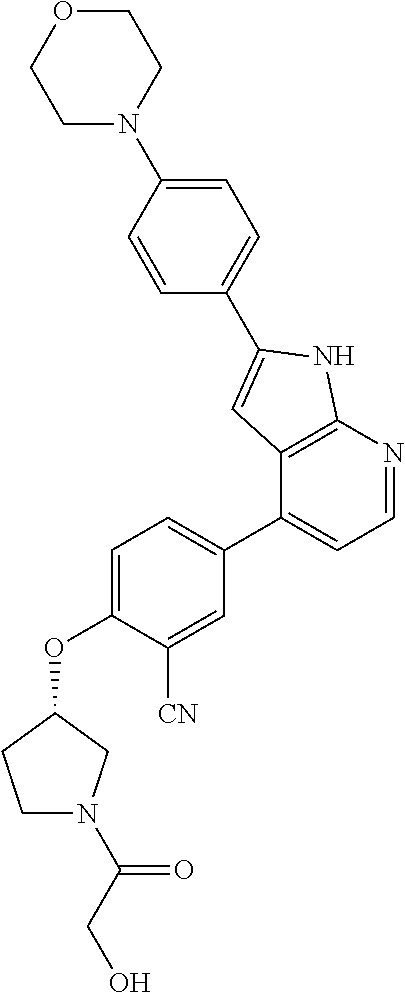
C1(C2=CC=NC3=C2C=C(C2=CC=C(N4CCOCC4)C=C2)N3)=CC=C(OC2CCN(C(CO)=O)C2)C([CN])=C1
